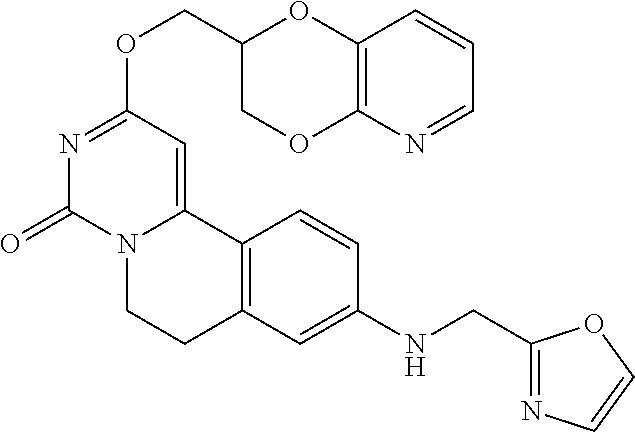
C(OC1=NC(=O)N2C(=C1)C1=C(CC2)C=C(NCC2=NC=CO2)C=C1)C1COC2=C(O1)C=CC=N2
